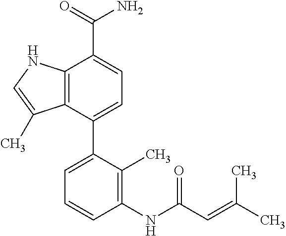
C12=C(C(C3=CC=CC(NC(C=C(C)C)=O)=C3C)=CC=C1C(=O)N)C(C)=CN2
